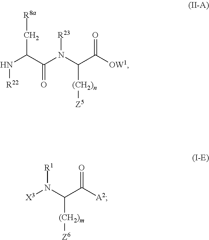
[R1]N([X3])C(C([A2])=O)[(CH2)m][Z6].N([R22])C(C(=O)N([R23])C(C([OW1])=O)[(CH2)n][Z5])C[R8a]
